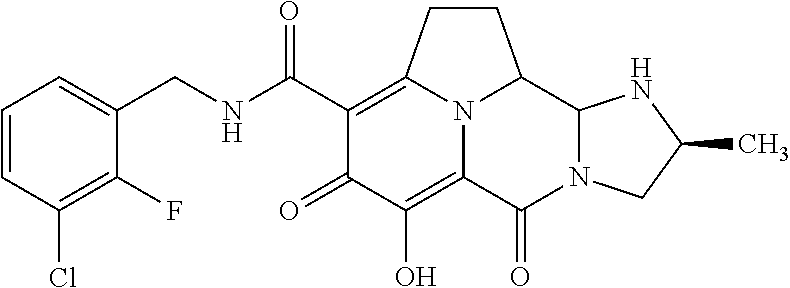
C1(CNC(C2=C3CCC4C5N(C(=O)C(=C(O)C2=O)N34)CC(C)N5)=O)=CC=CC(Cl)=C1F
